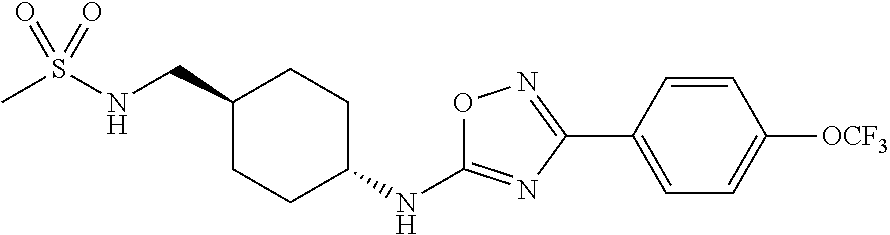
CS(NCC1CCC(NC2=NC(C3=CC=C([OCF3])C=C3)=NO2)CC1)(=O)=O
